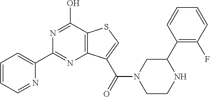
N1=C(O)C2=C(N=C1C1=CC=CC=N1)C(C(=O)N1CCNC(C3=C(F)C=CC=C3)C1)=CS2
